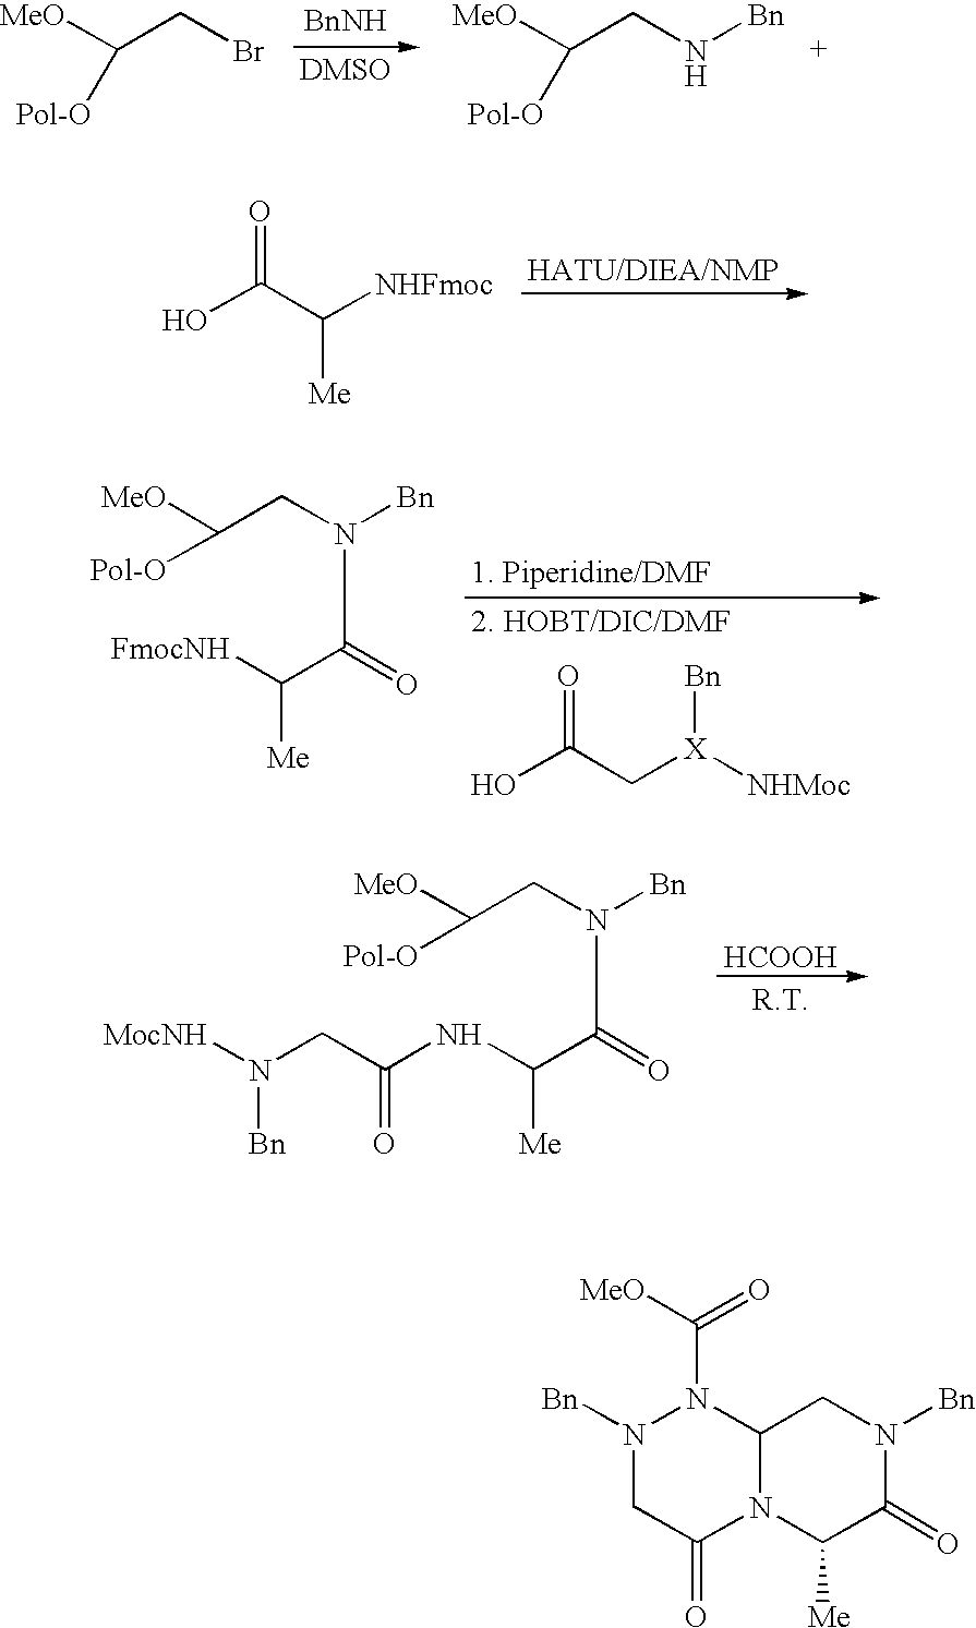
[MeO]C(CBr)[Pol-O].[MeO]C(CN[Bn])[Pol-O].OC(C([NHFmoc])[Me])=O.OC(C[X]([NHMoc])[Bn])=O.C(CN(C(C([FmocNH])[Me])=O)[Bn])([MeO])[Pol-O].[HCOOH].C(CN(C(C(NC(CN([MocNH])[Bn])=O)[Me])=O)[Bn])([MeO])[Pol-O].N1([Bn])CC(=O)N2C(N1C([MeO])=O)CN([Bn])C(=O)C2[Me]
